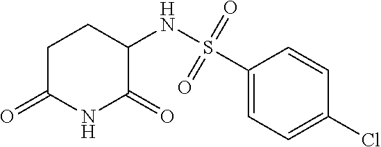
C1C(=O)NC(=O)C(NS(C2=CC=C(Cl)C=C2)(=O)=O)C1
